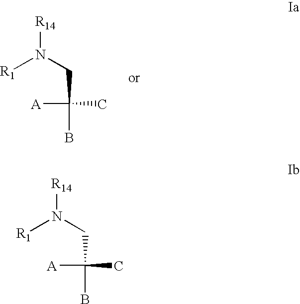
C(C(C)(B)[A])N([R14])[R1].C(C(C)(B)[A])N([R14])[R1]
